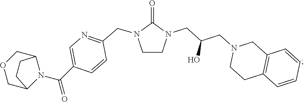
C12=C(C=CC=C1)CCN(CC(CN1C(=O)N(CC3=NC=C(C(N4C5COCC4CC5)=O)C=C3)CC1)O)C2
